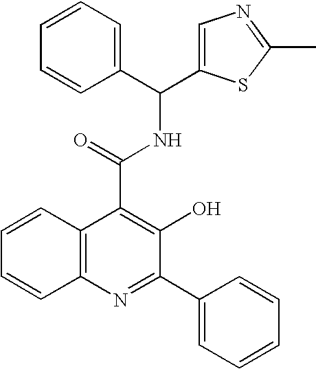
C12=C(N=C(C3=CC=CC=C3)C(O)=C1C(=O)NC(C1=CN=C(C)S1)C1=CC=CC=C1)C=CC=C2
